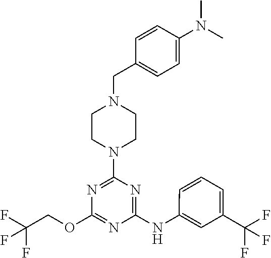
C1CN(CC2=CC=C(N(C)C)C=C2)CCN1C1=NC(OCC(F)(F)F)=NC(NC2=CC(C(F)(F)F)=CC=C2)=N1
